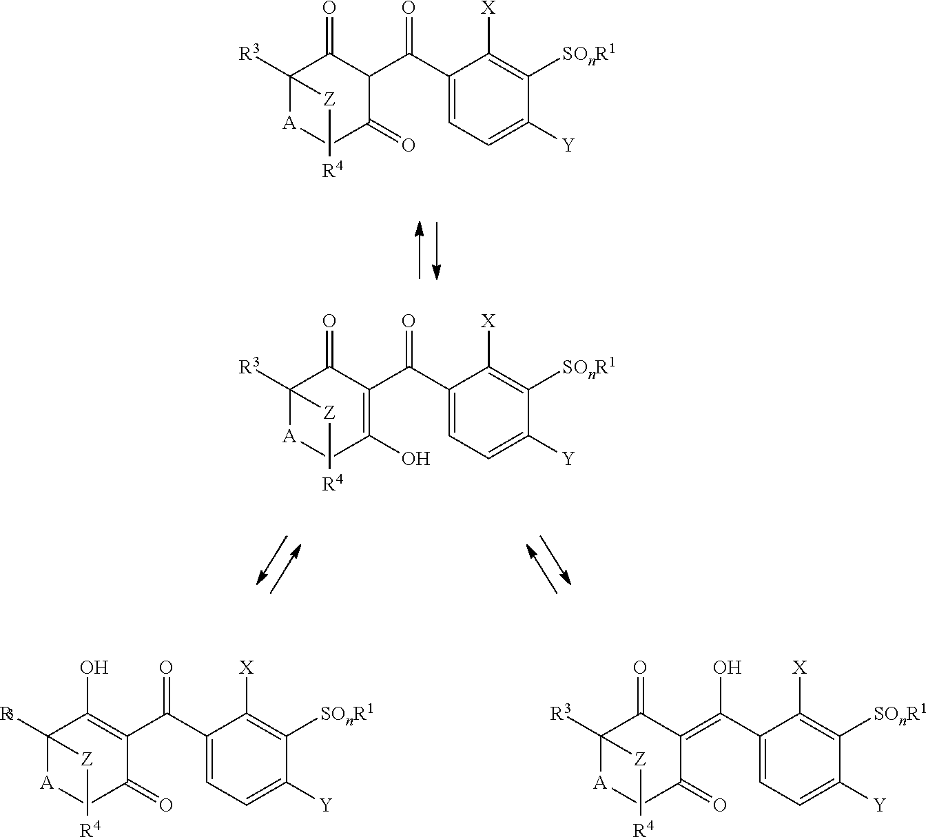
C1([Z][R4])([R3])[A]CC(=O)C(C(C2=CC=C([Y])C([SOnR1])=C2[X])=O)C1=O.C1([Z][R4])([R3])[A]CC(O)=C(C(C2=CC=C([Y])C([SOnR1])=C2[X])=O)C1=O.C1([Z][R4])([R3])[A]CC(=O)C(=C(C2=CC=C([Y])C([SOnR1])=C2[X])O)C1=O.C1([Z][R4])([R3])[A]CC(=O)C(C(C2=CC=C([Y])C([SOnR1])=C2[X])=O)=C1O
